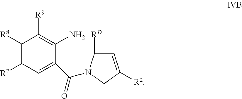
C1([R8])=C([R7])C=C(C(=O)N2C([RD])C=C([R2])C2)C(N)=C1[R9]
